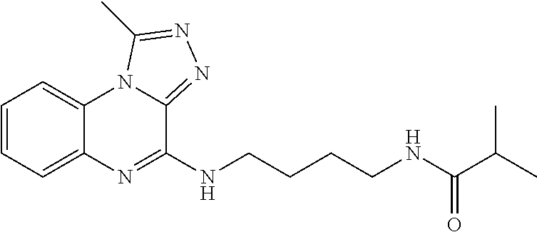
C1=CC=C2C(=C1)N1C(=NN=C1C)C(NCCCCNC(C(C)C)=O)=N2
